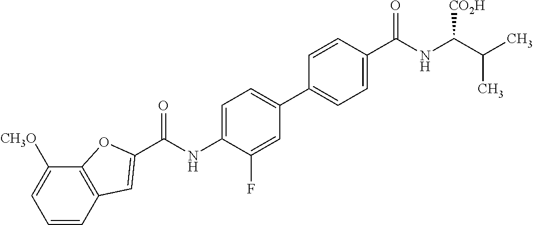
C(NC1=CC=C(C2=CC=C(C(NC(C(C)C)[CO2H])=O)C=C2)C=C1F)(=O)C1=CC2=C(C([CH3O])=CC=C2)O1
